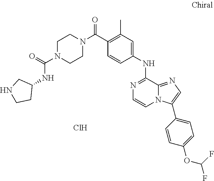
C(C1=C(C)C=C(NC2=NC=CN3C2=NC=C3C2=CC=C(OC(F)F)C=C2)C=C1)(=O)N1CCN(C(=O)NC2CNCC2)CC1.Cl
